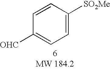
C1=CC([OHC])=CC=C1[SO2Me]
